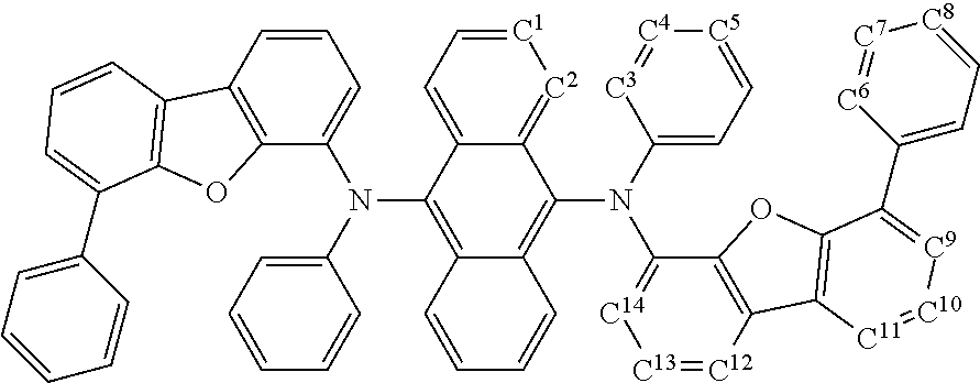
C1=CC2=C(C(N(C3=C4C(=C(N(C5=[C14][C13]=[C12]C6=C5OC5=C6[C11]=[C10][C9]=C5C5=CC=[C8][C7]=[C6]5)C5=CC=[C5][C4]=[C3]5)C5=[C2][C1]=CC=C35)C=CC=C4)C3=CC=CC=C3)=C1)OC1=C2C=CC=C1C1=CC=CC=C1
